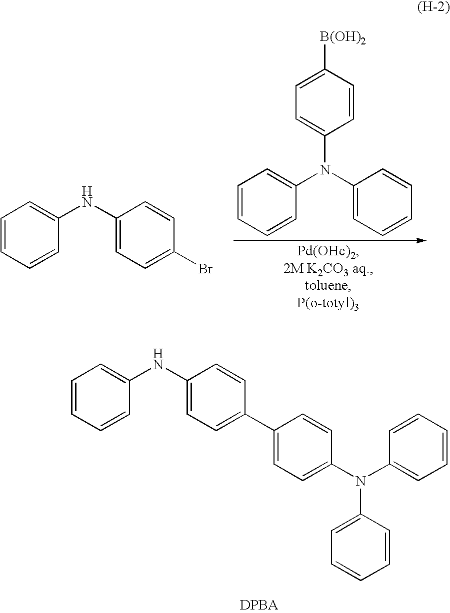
C1=CC=CC(NC2=CC=C(Br)C=C2)=C1.C1([B(OH)2])=CC=C(N(C2=CC=CC=C2)C2=CC=CC=C2)C=C1.C1=CC=CC(NC2=CC=C(C3=CC=C(N(C4=CC=CC=C4)C4=CC=CC=C4)C=C3)C=C2)=C1
